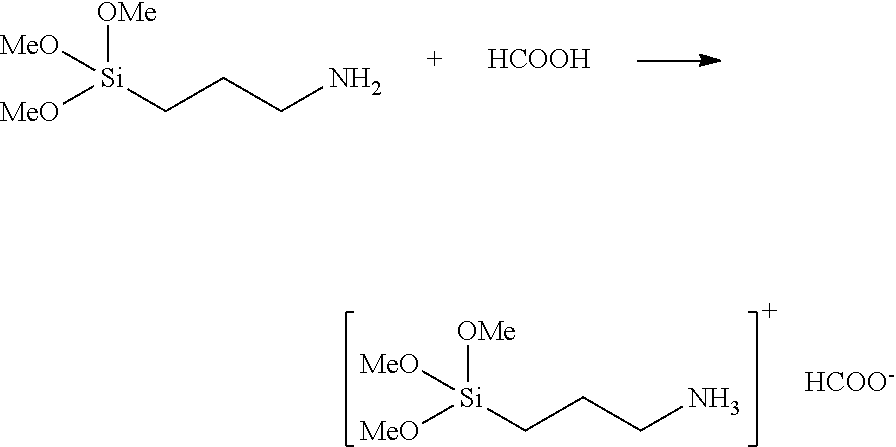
[MeO][Si](CCCN)([OMe])[MeO].[HCOOH].[MeO][Si](CCCN)([OMe])[MeO].[HCOO-]
